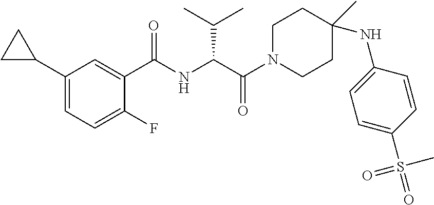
C1C(C2=CC=C(F)C(C(NC(C(C)C)C(=O)N3CCC(NC4=CC=C(S(=O)(C)=O)C=C4)(C)CC3)=O)=C2)C1
